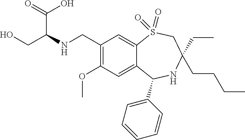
C1(CNC(CO)C(=O)O)=C(OC)C=C2C(=C1)S(=O)(=O)CC(CCCC)(CC)NC2C1=CC=CC=C1
